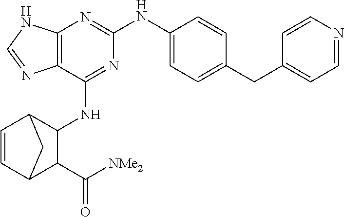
C12=C(C(NC3C4C=CC(C3C([NMe2])=O)C4)=NC(NC3=CC=C(CC4=CC=NC=C4)C=C3)=N1)N=CN2
